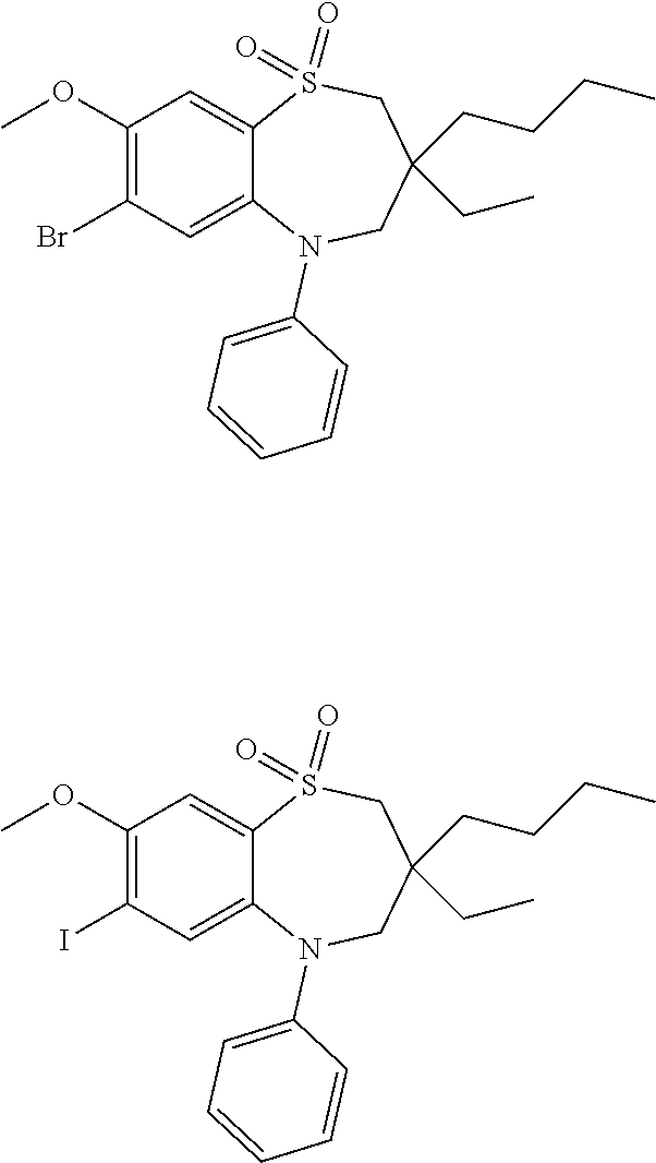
COC1=C(Br)C=C2C(=C1)S(=O)(=O)CC(CC)(CCCC)CN2C1=CC=CC=C1.COC1=C(I)C=C2C(=C1)S(=O)(=O)CC(CC)(CCCC)CN2C1=CC=CC=C1
